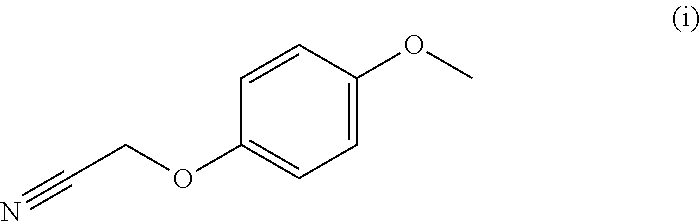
C(COC1=CC=C(OC)C=C1)#N
